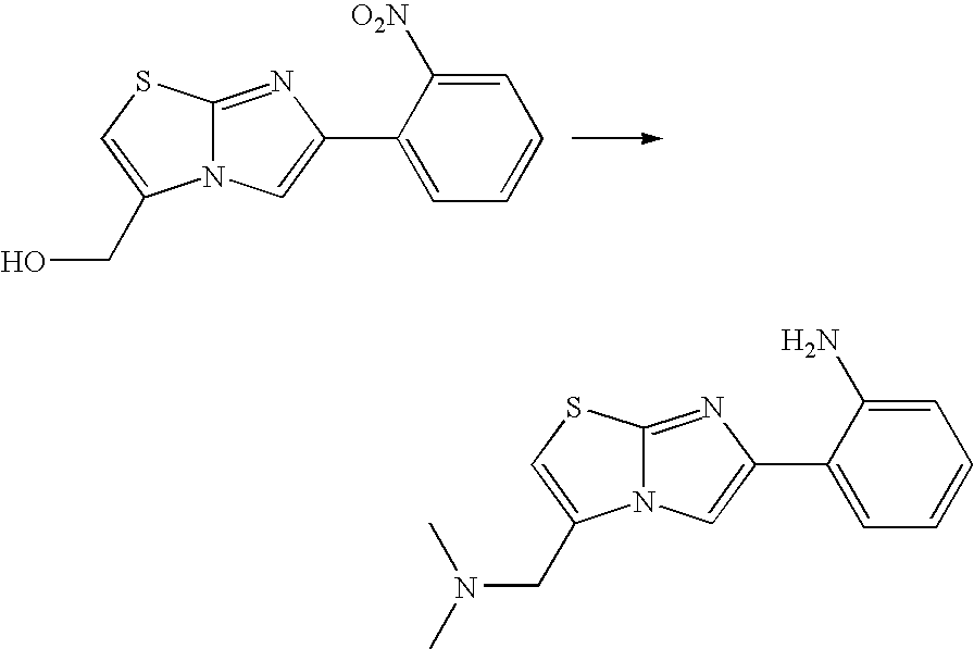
C1=C([O2N])C(C2=CN3C(=N2)SC=C3CO)=CC=C1.C1=C(N)C(C2=CN3C(=N2)SC=C3CN(C)C)=CC=C1
